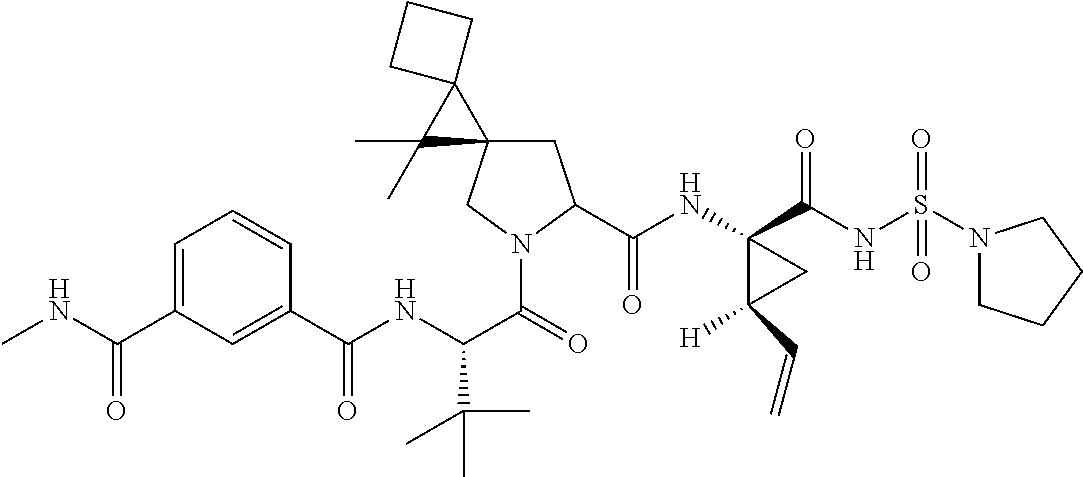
C1C2(CN(C(=O)C(NC(C3=CC(C(NC)=O)=CC=C3)=O)C(C)(C)C)C1C(NC1(C(NS(N3CCCC3)(=O)=O)=O)C([H])(C=C)C1)=O)C1(C2(C)C)CCC1
